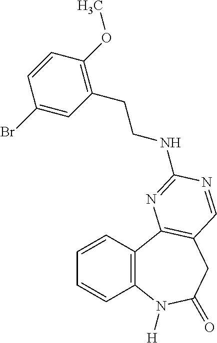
C1=CC2=C(C=C1)N([H])C(=O)CC1=C2N=C(NCCC2=C(OC)C=CC(Br)=C2)N=C1
